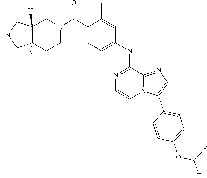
C1(C)=CC(NC2=NC=CN3C2=NC=C3C2=CC=C(OC(F)F)C=C2)=CC=C1C(N1CC2([H])C([H])(CC1)CNC2)=O
